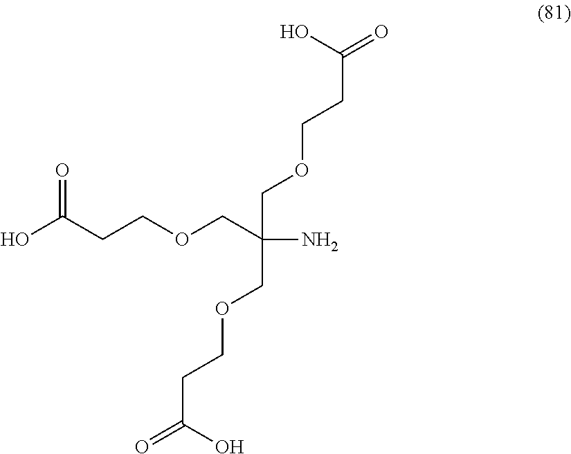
C(N)(COCCC(=O)O)(COCCC(=O)O)COCCC(O)=O
